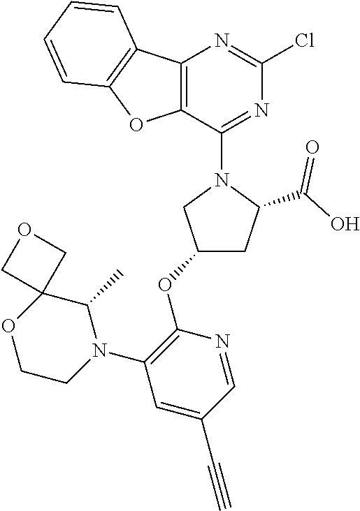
C12=C(C(N3CC(OC4=C(N5C(C)C6(OCC5)COC6)C=C(C#C)C=N4)CC3C(O)=O)=NC(Cl)=N1)OC1=C2C=CC=C1
